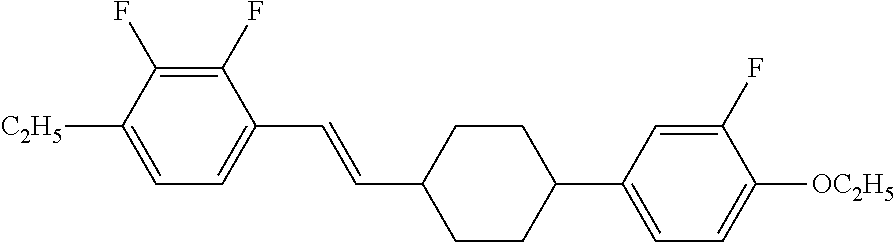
C1(F)=C(F)C([C2H5])=CC=C1C=CC1CCC(C2=CC=C([OC2H5])C(F)=C2)CC1
